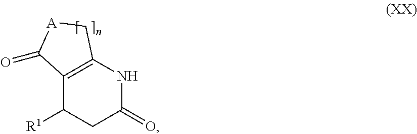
C12=C(NC(=O)CC1[R1])C[A]C2=O
